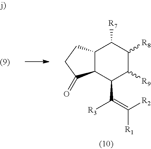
C12C(CCC1=O)C([R7])C([R8])C([R9])C2C([R3])=C([R2])[R1]
